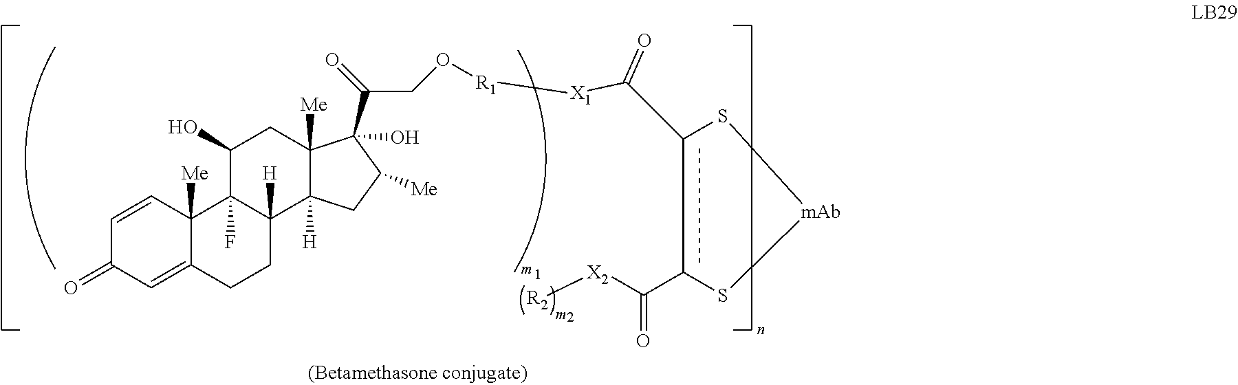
C1=CC2([Me])C(=CC1=O)CCC1([H])C2(F)C(O)CC2([Me])C1([H])CC([Me])C2(O)C(CO[R1][X1]C(c1c(C([X2][R2])=O)S[mAb]S1)=O)=O
